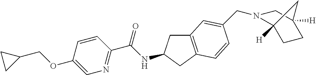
C1(OCC2CC2)=CN=C(C(NC2CC3=C(C2)C=CC(CN2C4([H])CCC([H])(C2)C4)=C3)=O)C=C1
